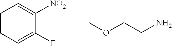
C1=CC=C(F)C([NO2])=C1.C(COC)N
